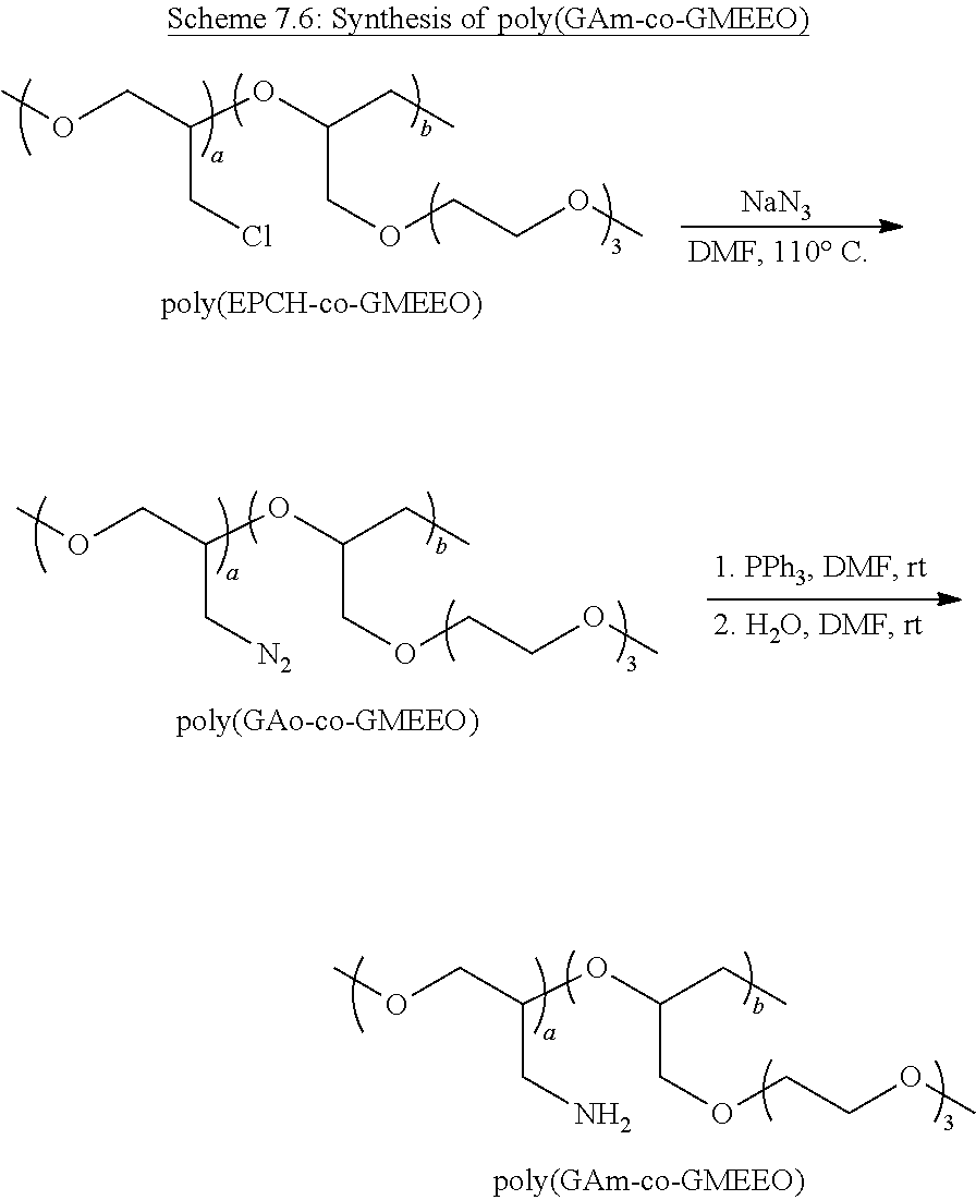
COCC(OC(CC)COCCOC)CN.[NaN3].COCC(OC(CC)COCCOC)CCl.COCC(OC(CC)COCCOC)C[N2]
